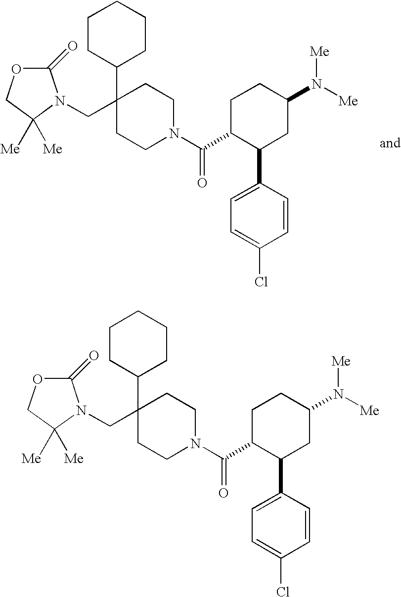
C1CC(C2(CN3C(=O)OCC3([Me])[Me])CCN(C(C3C(C4=CC=C(Cl)C=C4)CC(N([Me])[Me])CC3)=O)CC2)CCC1.C1CC(C2(CN3C(=O)OCC3([Me])[Me])CCN(C(C3C(C4=CC=C(Cl)C=C4)CC(N([Me])[Me])CC3)=O)CC2)CCC1
